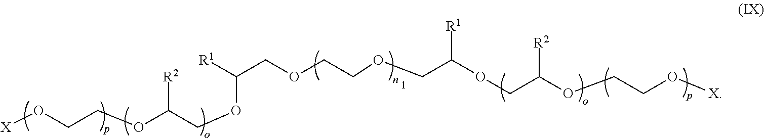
C(COCC([R1])OCC(OCCO[X])[R2])OCC(OCC(OCCO[X])[R2])[R1]
